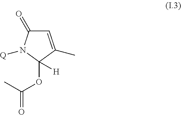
C1=C(C)C(OC(=O)C)([H])N([Q])C1=O
